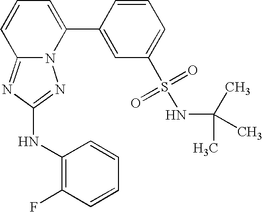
N12C(=NC(NC3=C(F)C=CC=C3)=N1)C=CC=C2C1=CC(S(=O)(=O)NC(C)(C)C)=CC=C1
